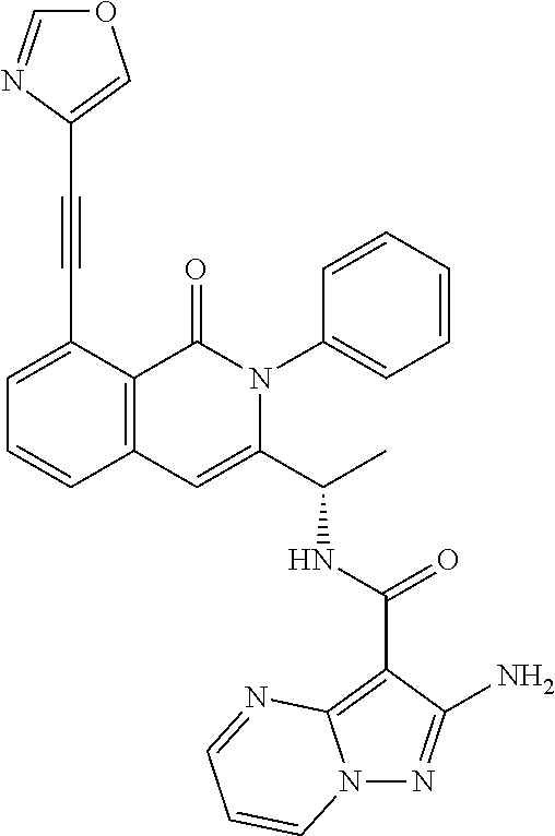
N12N=C(N)C(C(NC(C3=CC4=C(C(=O)N3C3=CC=CC=C3)C(C#CC3=COC=N3)=CC=C4)C)=O)=C1N=CC=C2
